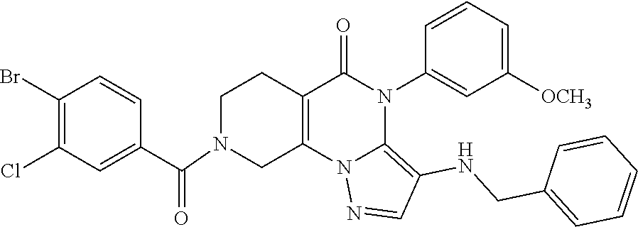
C1(Br)=C(Cl)C=C(C(=O)N2CC3=C(CC2)C(=O)N(C2=CC([OCH3])=CC=C2)C2=C(NCC4=CC=CC=C4)C=NN32)C=C1
